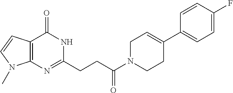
C12=C(N=C(CCC(N3CCC(C4=CC=C(F)C=C4)=CC3)=O)NC1=O)N(C)C=C2
